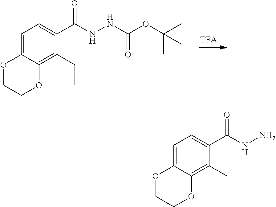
C1=C2C(=C(CC)C(C(NNC(OC(C)(C)C)=O)=O)=C1)OCCO2.C1=C2C(=C(CC)C(C(NN)=O)=C1)OCCO2
